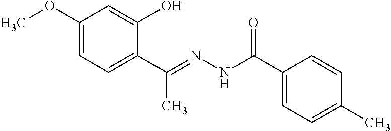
C1(OC)=CC=C(C(C)=NNC(=O)C2=CC=C(C)C=C2)C(O)=C1
